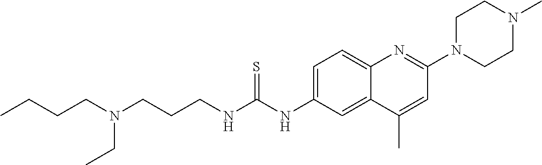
C1=C(NC(NCCCN(CCCC)CC)=S)C=C2C(=C1)N=C(N1CCN(C)CC1)C=C2C
